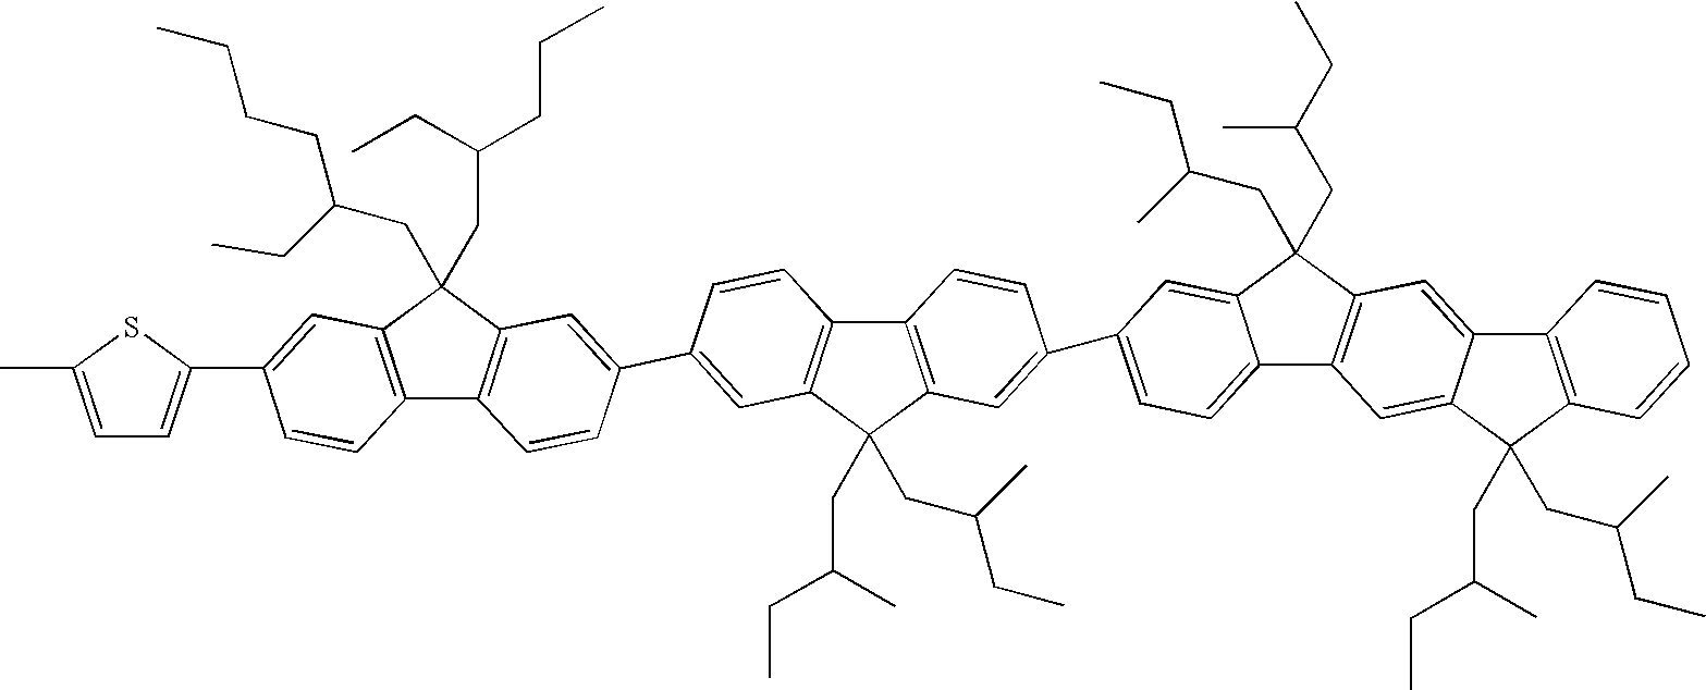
C12=C(C(CC(CC)CCCC)(CC(CC)CCC)C3=C1C=CC(C1=CC4=C(C5=C(C4(CC(C)CC)CC(C)CC)C=C(C4=CC=C6C7=C(C(CC(C)CC)(CC(C)CC)C6=C4)C=C4C(=C7)C(CC(C)CC)(CC(C)CC)C6=C4C=CC=C6)C=C5)C=C1)=C3)C=C(C1=CC=C(C)S1)C=C2
